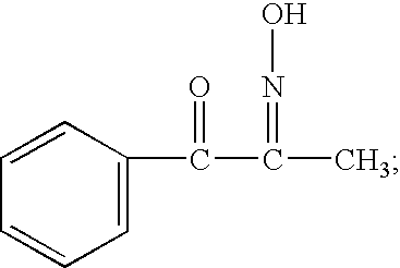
C1=CC=CC=C1C(C(C)=NO)=O
